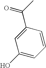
C1=C(C(C)=O)C=CC=C1O
